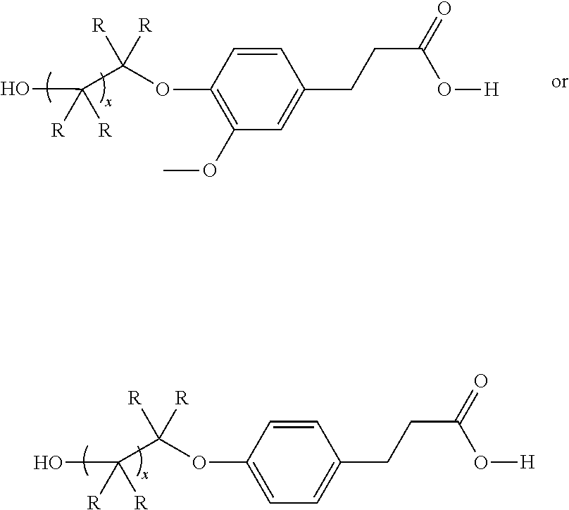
O(C(C(O)([R])[R])([R])[R])C1=CC=C(CCC(=O)O[H])C=C1.O(C(C(O)([R])[R])([R])[R])C1=C(OC)C=C(CCC(=O)O[H])C=C1
